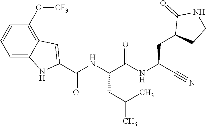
O=C(NC(C#N)CC1CCNC1=O)C(NC(C1=CC2=C(O[CF3])C=CC=C2N1)=O)CC(C)C
